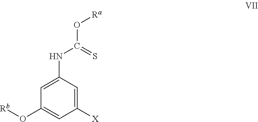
C1=C(NC(O[Ra])=S)C=C([X])C=C1O[Rb]
